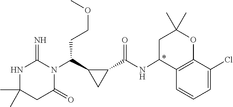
CC1(C)NC(=N)N(C(C2CC2C(NC2C3=C(OC(C)(C)C2)C(Cl)=CC=C3)=O)CCOC)C(=O)C1
